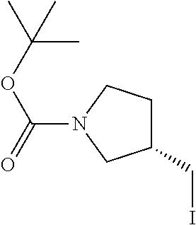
C1(CI)CCN(C(=O)OC(C)(C)C)C1
